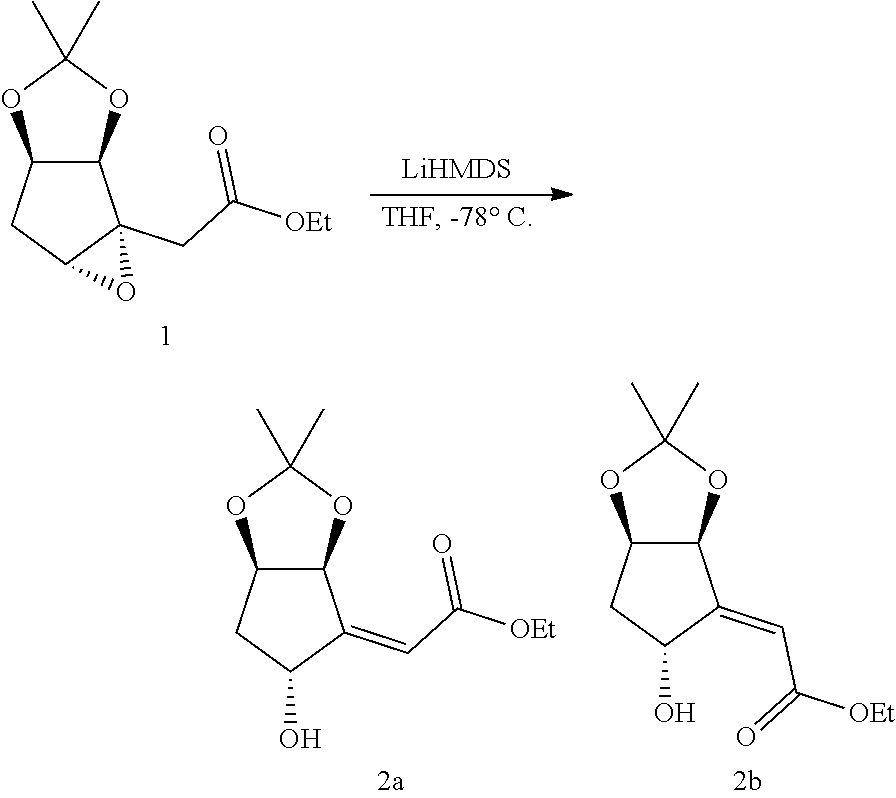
C12C(OC(C)(C)O1)C1(CC([OEt])=O)C(C2)O1.C12C(OC(C)(C)O1)C(=CC([OEt])=O)C(O)C2.C12C(OC(C)(C)O1)C(=CC([OEt])=O)C(O)C2
